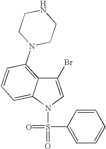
N1(S(=O)(C2=CC=CC=C2)=O)C=C(Br)C2=C(N3CCNCC3)C=CC=C12
